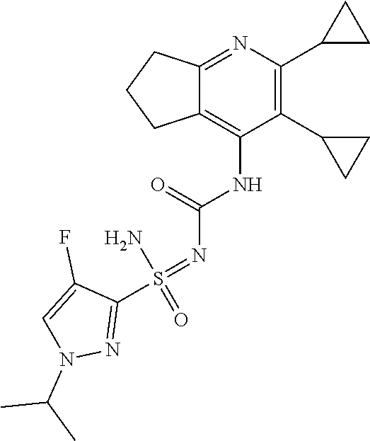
N1(C(C)C)N=C(S(=NC(=O)NC2=C3CCCC3=NC(C3CC3)=C2C2CC2)(=O)N)C(F)=C1
